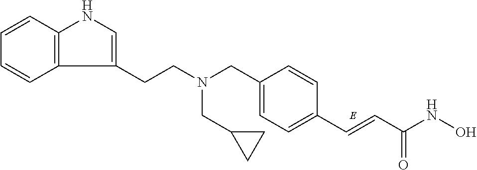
C1=C(CN(CCC2=CNC3=C2C=CC=C3)CC2CC2)C=CC(C=CC(NO)=O)=C1
